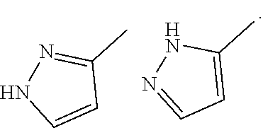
N1N=CC=C1C.N1=C(C)C=CN1
